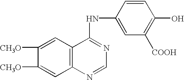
C1([CH3O])=CC2=C(C=C1[CH3O])C(NC1=CC([COOH])=C(O)C=C1)=NC=N2
